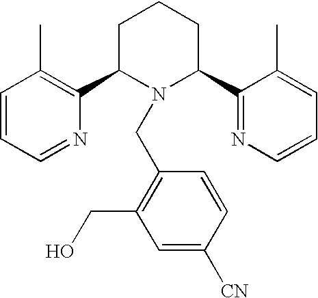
C1=CC=NC(C2N(CC3=C(CO)C=C([CN])C=C3)C(C3=NC=CC=C3C)CCC2)=C1C
